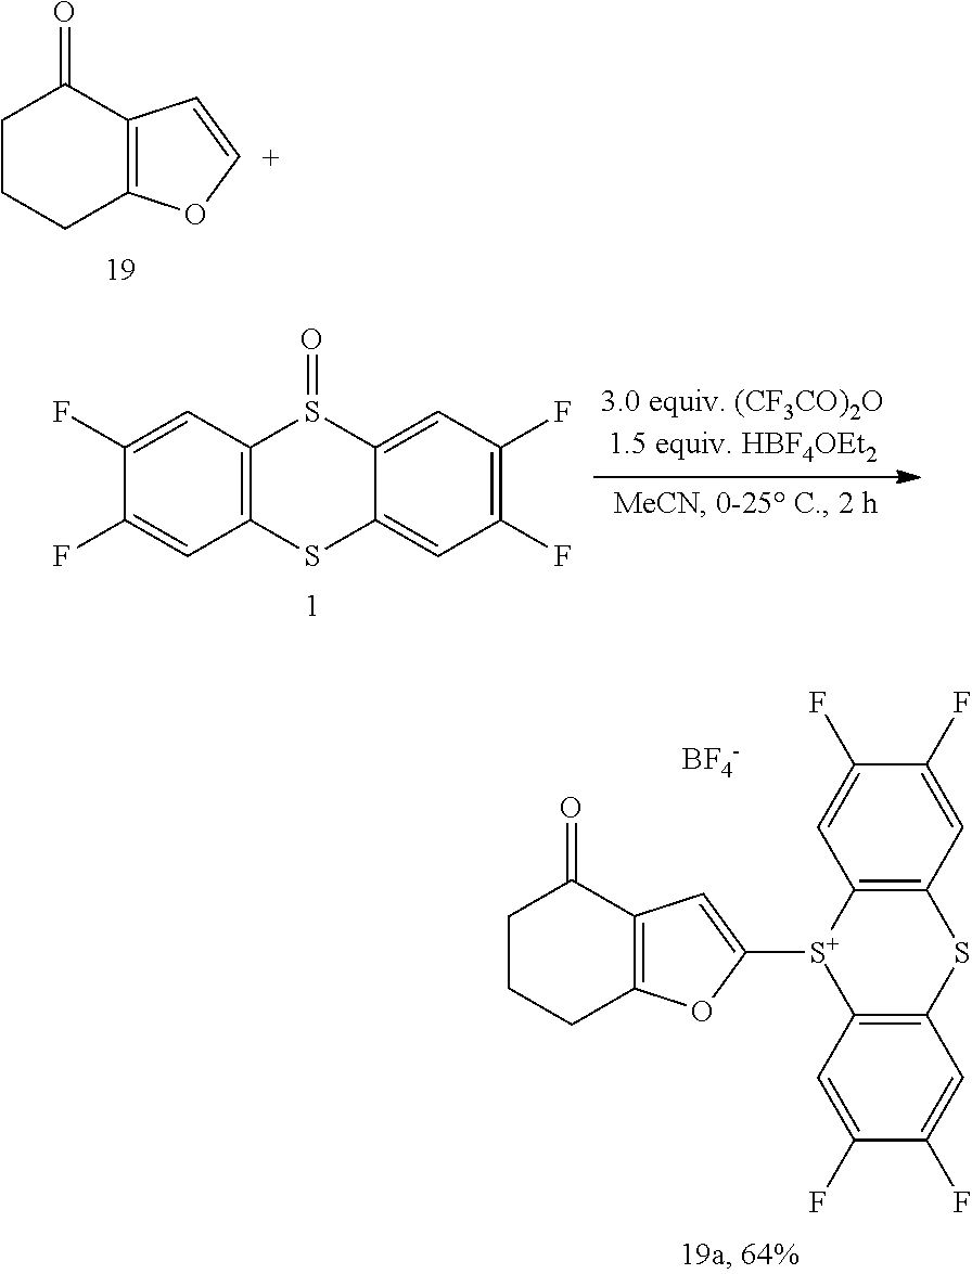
C1(F)=CC2=C(C=C1F)SC1=CC(F)=C(F)C=C1S2=O.C1CCC2=C(C1=O)C=[C+]O2.C1(F)=CC2=C(C=C1F)SC1=C([S+]2C2=CC3=C(O2)CCCC3=O)C=C(F)C(F)=C1.[BF4-]
